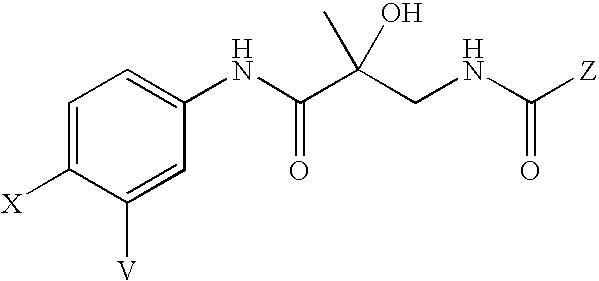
C1=C([X])C([V])=CC(NC(=O)C(C)(O)CNC([Z])=O)=C1
